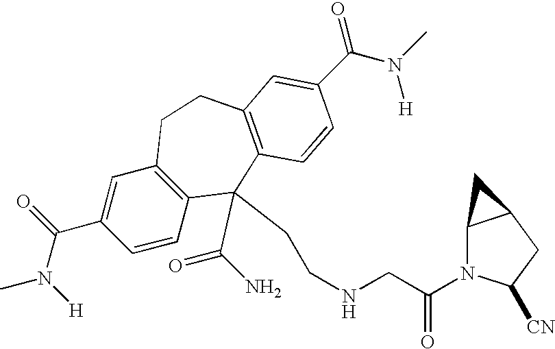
CN(C(C1=CC2=C(C=C1)C(C(N)=O)(CCNCC(N1C3C(CC1[CN])C3)=O)C1=C(CC2)C=C(C(N(C)[H])=O)C=C1)=O)[H]
